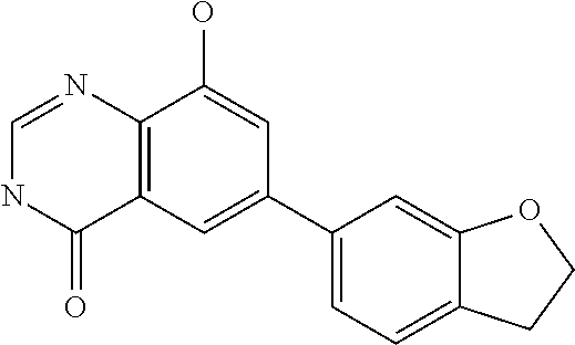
C12=C(C=C(C3=CC=C4C(=C3)OCC4)C=C1O)C(=O)NC=N2
